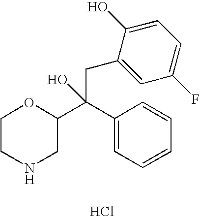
C1CNCC(C(C2=CC=CC=C2)(O)CC2=CC(F)=CC=C2O)O1.Cl
